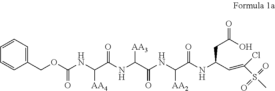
C(NC(C(NC(C(NC(C(NC(C=C(S(C)(=O)=O)Cl)CC(=O)O)=O)[AA2])=O)[AA3])=O)[AA4])(OCC1=CC=CC=C1)=O
